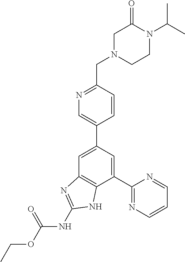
C1=C(C2=CN=C(CN3CCN(C(C)C)C(=O)C3)C=C2)C=C(C2=NC=CC=N2)C2=C1N=C(NC(OCC)=O)N2
